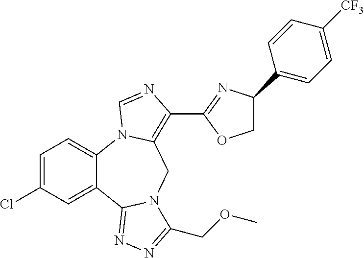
C1=C(Cl)C=C2C(=C1)N1C(=C(C3=NC(C4=CC=C([CF3])C=C4)CO3)N=C1)CN1C2=NN=C1COC
